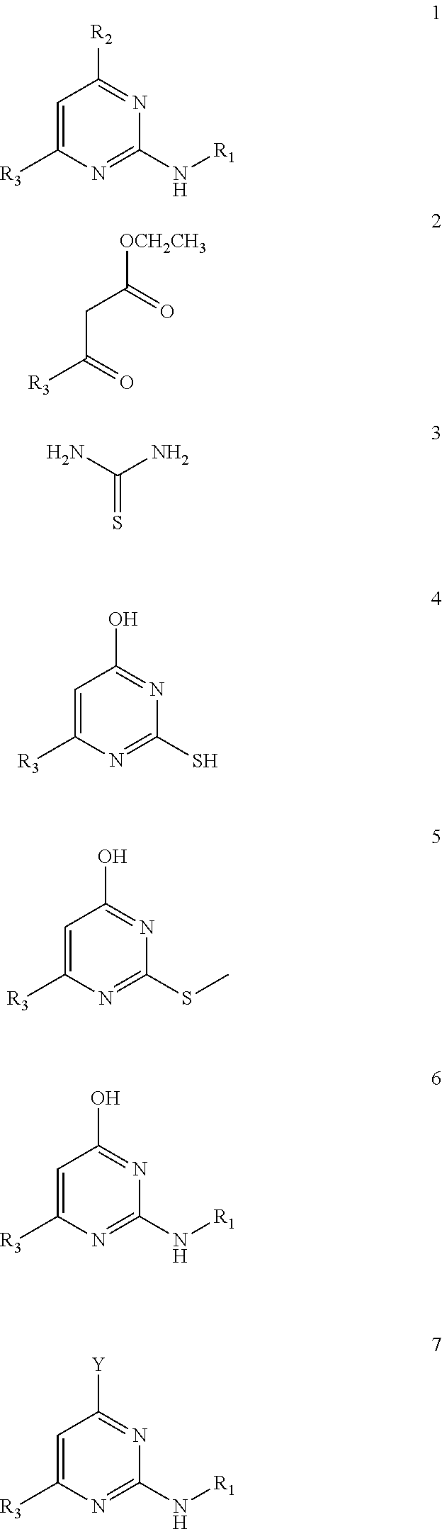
NC(N)=S.C(C(=O)[OCH2CH3])C(=O)[R3].C1=C([R3])N=C(S)N=C1O.C1=C([R3])N=C(SC)N=C1O.C1=C([R3])N=C(N[R1])N=C1O.C1=C([R3])N=C(N[R1])N=C1[Y].C1=C([R3])N=C(N[R1])N=C1[R2]
